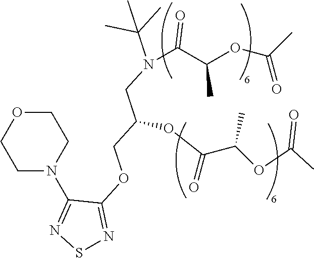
C1N(C2=NSN=C2OCC(CN(C(C)(C)C)C(C(OC(C)=O)C)=O)OC(C(OC(C)=O)C)=O)CCOC1
